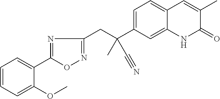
N1=C(C2=CC=CC=C2OC)ON=C1CC(C1=CC=C2C(=C1)NC(=O)C(C)=C2)(C#N)C
